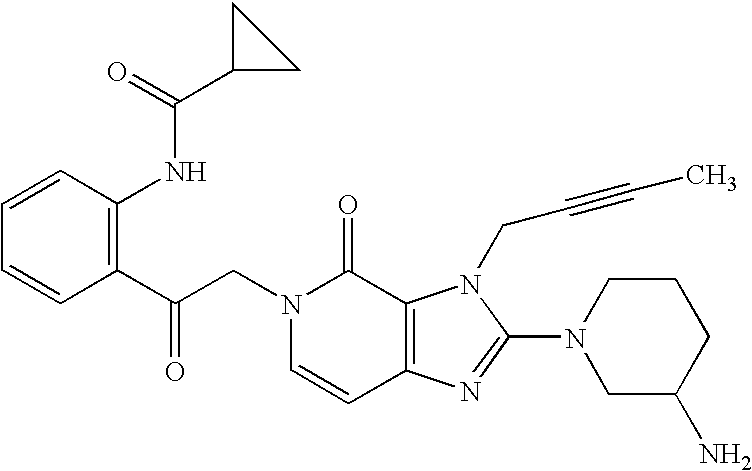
C(N1C=CC2=C(C1=O)N(CC#CC)C(N1CC(N)CCC1)=N2)C(C1=C(NC(C2CC2)=O)C=CC=C1)=O
